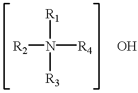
[R2]N([R1])([R3])[R4].O
